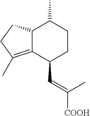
C12C(=C(C)CC1)C(C=C(C)[COOH])CCC2C
